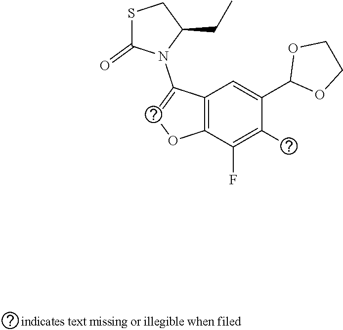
C12=C(C(F)=C(F)C(C3OCCO3)=C1)ON=C2N1C(CC)CSC1=O
